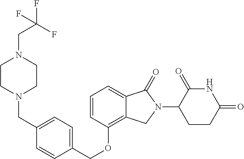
C(OC1=C2C(=CC=C1)C(=O)N(C1C(=O)NC(=O)CC1)C2)C1=CC=C(CN2CCN(CC(F)(F)F)CC2)C=C1
